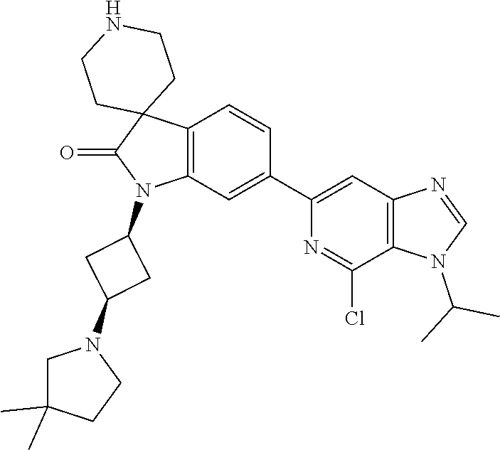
C12=C(C=C(C3=CC4=C(C(Cl)=N3)N(C(C)C)C=N4)C=C1)N(C1CC(N3CC(C)(C)CC3)C1)C(=O)C21CCNCC1
